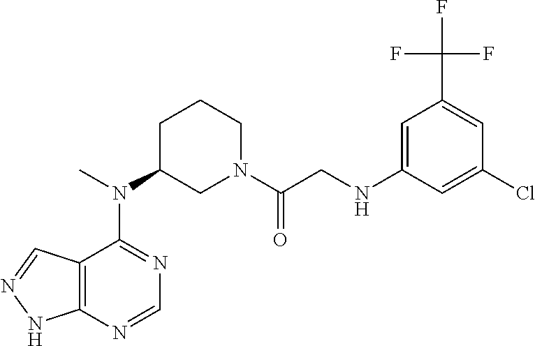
N(C1CN(C(CNC2=CC(C(F)(F)F)=CC(Cl)=C2)=O)CCC1)(C1=NC=NC2=C1C=NN2)C
